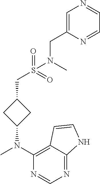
N1=C2C(=C(N(C)C3CC(CS(N(CC4=CN=CC=N4)C)(=O)=O)C3)N=C1)C=CN2
